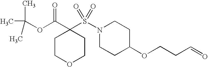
C1COCCC1(C(=O)OC(C)(C)C)S(N1CCC(OCCC=O)CC1)(=O)=O
